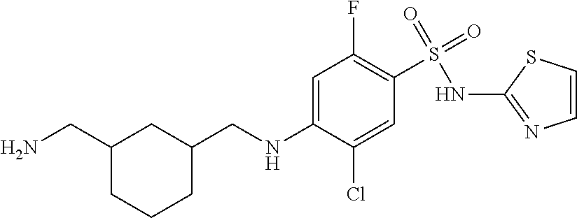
C1=CSC(NS(C2=C(F)C=C(NCC3CC(CN)CCC3)C(Cl)=C2)(=O)=O)=N1
